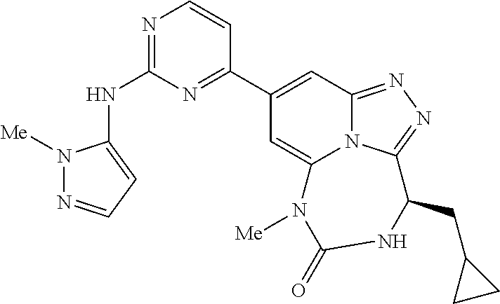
N1=C(NC2=CC=NN2[Me])N=C(C2=CC3=NN=C4N3C(=C2)N([Me])C(=O)NC4CC2CC2)C=C1
